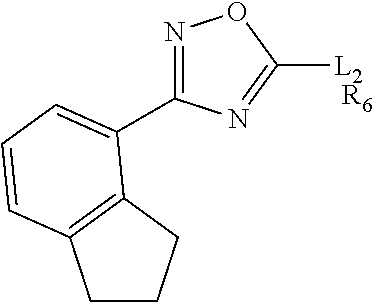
C1CCC2=C1C=CC=C2C1=NOC([L2 R6])=N1
